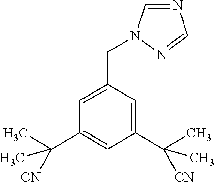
C1=C(CN2C=NC=N2)C=C(C(C)([CN])C)C=C1C(C)([CN])C
